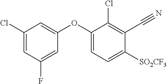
C1(Cl)=CC(F)=CC(OC2=CC=C([SO2CF3])C(C#N)=C2Cl)=C1
